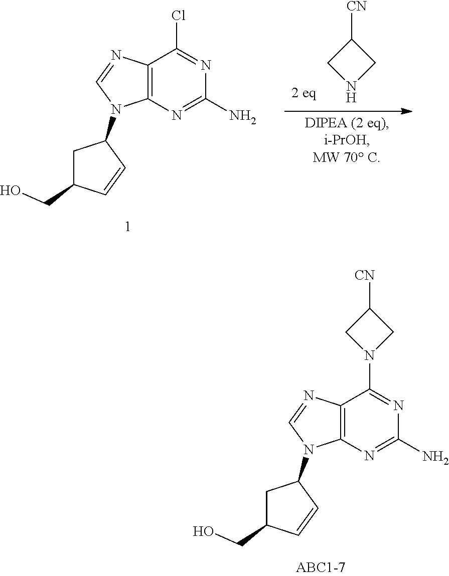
C12=C(N=C(N)N=C1Cl)N(C1CC(CO)C=C1)C=N2.N1CC([CN])C1.C12=C(N=C(N)N=C1N1CC([CN])C1)N(C1CC(CO)C=C1)C=N2
